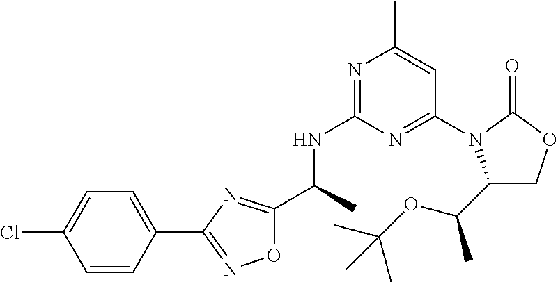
O1C(C(C)NC2=NC(C)=CC(N3C(C(OC(C)(C)C)C)COC3=O)=N2)=NC(C2=CC=C(Cl)C=C2)=N1
